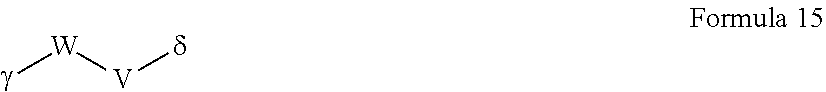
[W]([g])[V][d]
